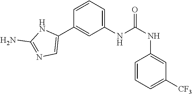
C1(NC(NC2=CC([CF3])=CC=C2)=O)=CC=CC(C2=CN=C(N)N2)=C1
